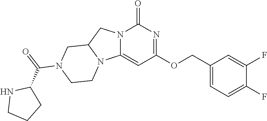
C1(COC2=NC(=O)N3C(=C2)N2C(C3)CN(C(=O)C3NCCC3)CC2)=CC=C(F)C(F)=C1
